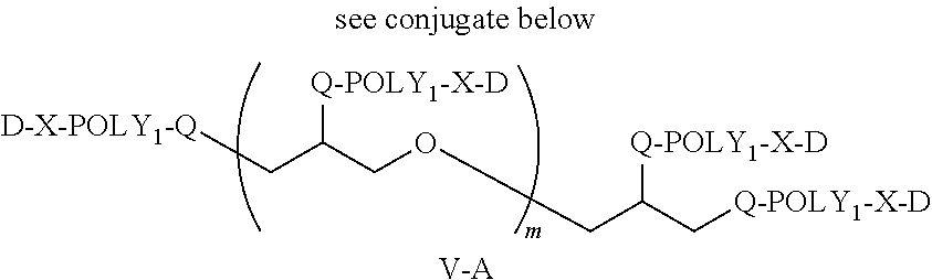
[D-X-POLY1-Q]CC(COCC(C[Q-POLY1-X-D])[Q-POLY1-X-D])[Q-POLY1-X-D].[V-A]
